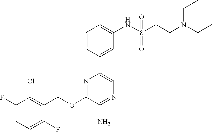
C1(OCC2=C(Cl)C(F)=CC=C2F)=NC(C2=CC(NS(CCN(CC)CC)(=O)=O)=CC=C2)=CN=C1N
